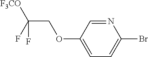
C1(Br)=CC=C(OCC(F)([F3CO])F)C=N1
